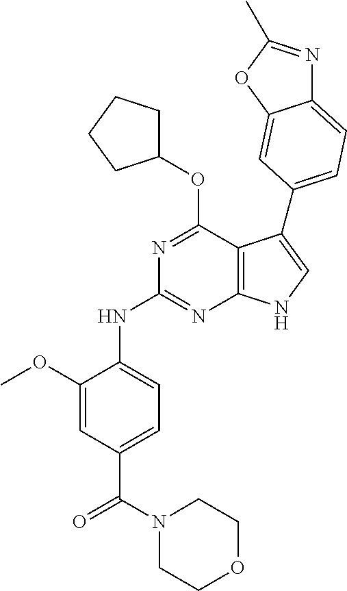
N(C1=NC2=C(C(OC3CCCC3)=N1)C(C1=CC=C3N=C(C)OC3=C1)=CN2)C1=CC=C(C(N2CCOCC2)=O)C=C1OC
